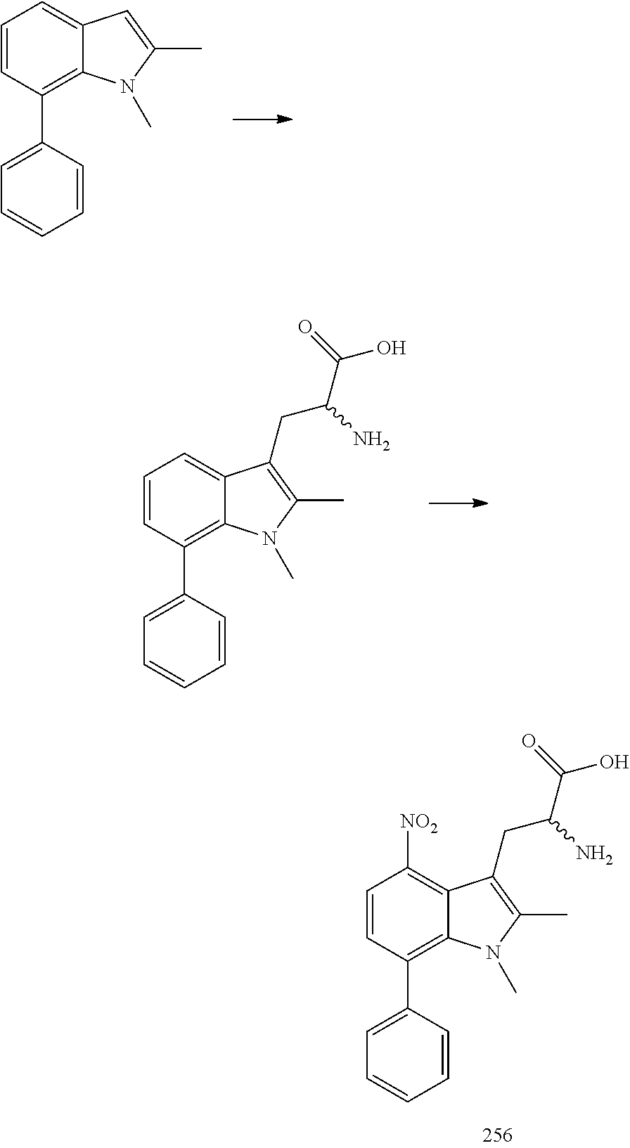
C1=C(C2=C3C(=CC=C2)C=C(C)N3C)C=CC=C1.C1=C(C2=C3C(=CC=C2)C(CC(C(O)=O)N)=C(C)N3C)C=CC=C1.C1=C(C2=C3C(=C([NO2])C=C2)C(CC(C(O)=O)N)=C(C)N3C)C=CC=C1
